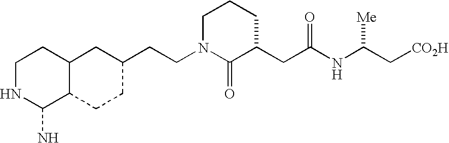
C12C(CCC(CCN3C(=O)C(CC(NC(C[CO2H])[Me])=O)CCC3)C1)C(N)NCC2
